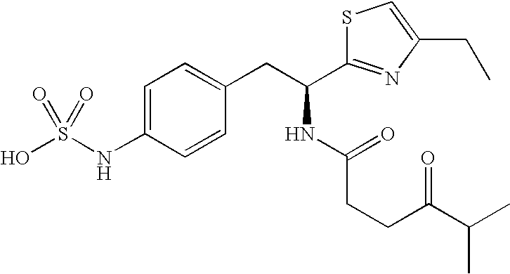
C1=C(NS(O)(=O)=O)C=CC(CC(NC(=O)CCC(=O)C(C)C)C2=NC(CC)=CS2)=C1
